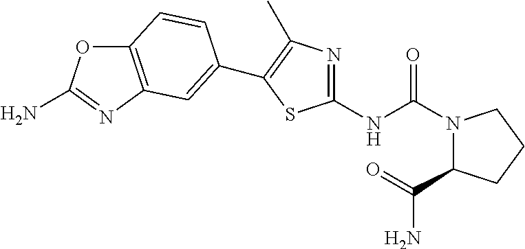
C1(C2=CC3=C(OC(N)=N3)C=C2)=C(C)N=C(NC(N2C(C(=O)N)CCC2)=O)S1
